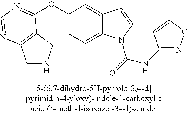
O(C1=CC=C2C(=C1)C=CN2C(=O)NC1=NOC(C)=C1)C1=NC=NC2=C1CNC2
